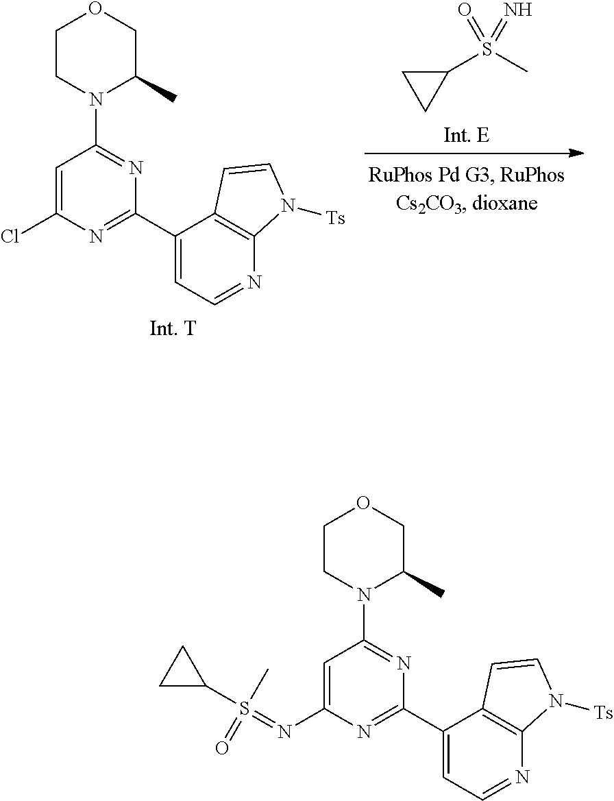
N=S(=O)(C1CC1)C.C1CN(C2=NC(C3=CC=NC4=C3C=CN4[Ts])=NC(Cl)=C2)C(C)CO1.C1CN(C2=NC(C3=CC=NC4=C3C=CN4[Ts])=NC(N=S(=O)(C3CC3)C)=C2)C(C)CO1
